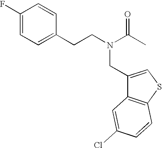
C1(F)=CC=C(CCN(C(C)=O)CC2=CSC3=C2C=C(Cl)C=C3)C=C1
